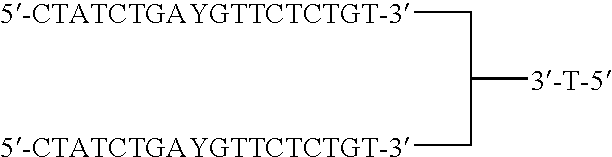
C([5-CTATCTGAYGTTCTCTGT-3])C(C[5-CTATCTGAYGTTCTCTGT-3])[3-T-5]
